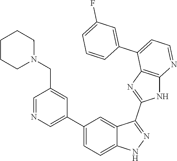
C1=NC=C(C2=CC=C3C(=C2)C(C2=NC4=C(N2)N=CC=C4C2=CC(F)=CC=C2)=NN3)C=C1CN1CCCCC1
